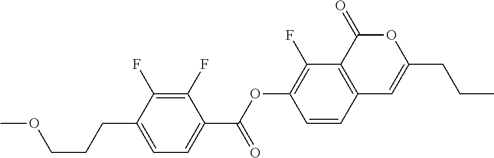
C1=CC2=C(C(F)=C1OC(C1=CC=C(CCCOC)C(F)=C1F)=O)C(=O)OC(CCC)=C2
